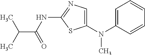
CC(C)C(=O)NC1=NC=C(N(C2=CC=CC=C2)C)S1
